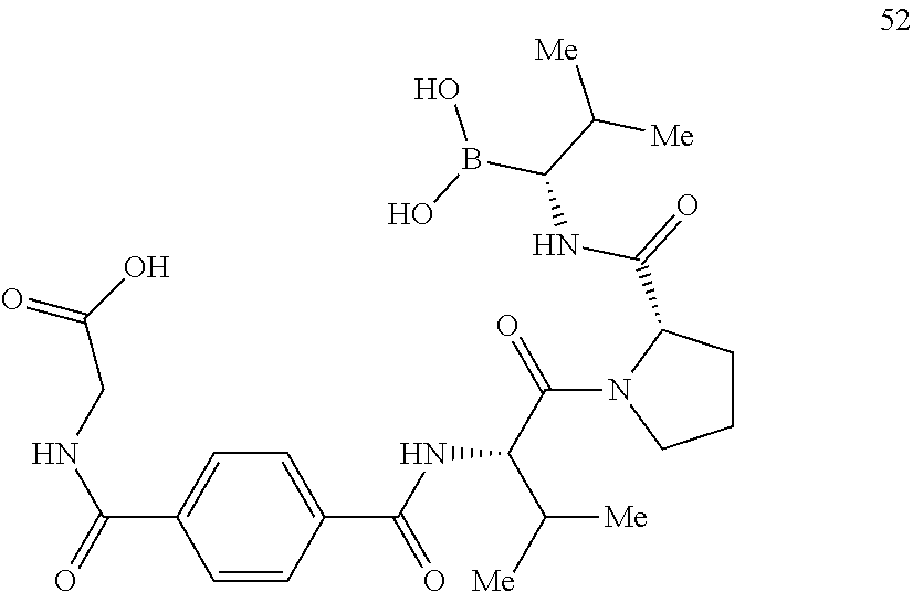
C1CC(C(=O)NC(B(O)O)C([Me])[Me])N(C(C(NC(=O)C2=CC=C(C(NCC(O)=O)=O)C=C2)C([Me])[Me])=O)C1
